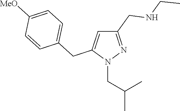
N1(CC(C)C)N=C(CNCC)C=C1CC1=CC=C([MeO])C=C1
